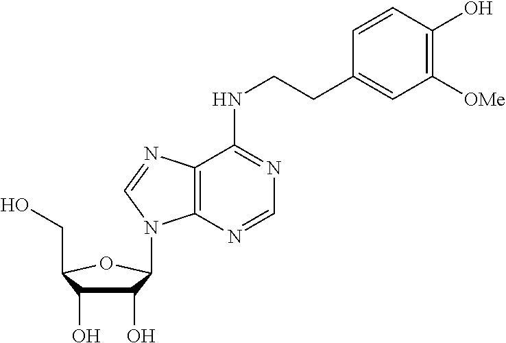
C1(O)C(O)C(CO)OC1N1C2=C(C(NCCC3=CC([OMe])=C(O)C=C3)=NC=N2)N=C1
